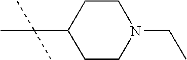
CC(C1CCN(CC)CC1)(C)C
